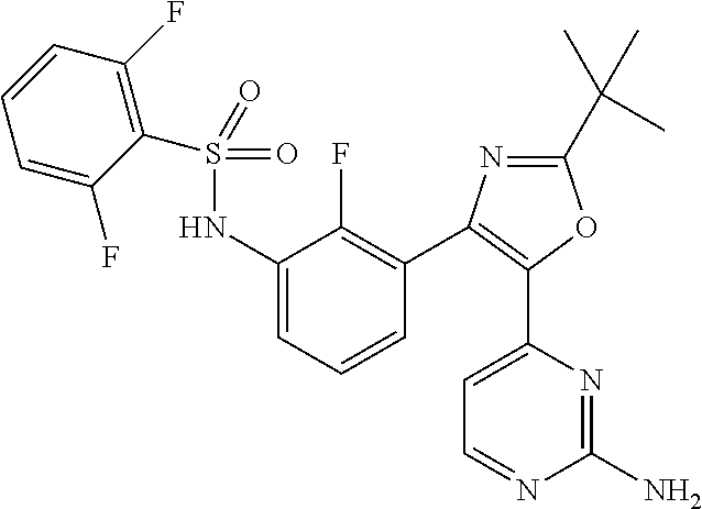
C1(NS(C2=C(F)C=CC=C2F)(=O)=O)=CC=CC(C2=C(C3=CC=NC(N)=N3)OC(C(C)(C)C)=N2)=C1F
